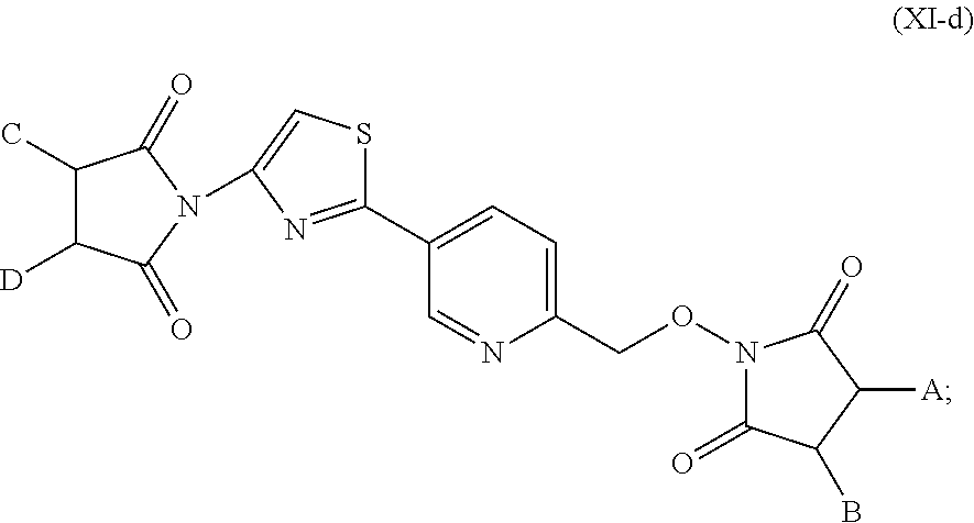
C1(C)C([D])C(=O)N(C2=CSC(C3=CC=C(CON4C(=O)C(B)C([A])C4=O)N=C3)=N2)C1=O
